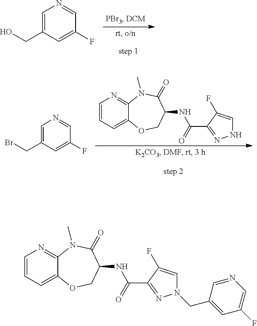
C1=C(CO)C=C(F)C=N1.C1=CC=C2C(=N1)N(C)C(=O)C(NC(C1=NNC=C1F)=O)CO2.C1=C(CBr)C=C(F)C=N1.C1=CC=C2C(=N1)N(C)C(=O)C(NC(C1=NN(CC3=CC(F)=CN=C3)C=C1F)=O)CO2
